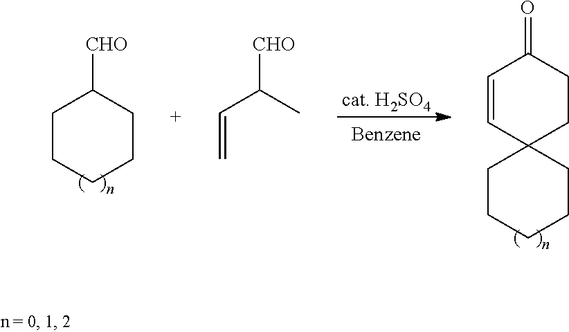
C(=C)C(C)[CHO].C1=CC2(CCC1=O)CCCCC2.C1CCCCC1[CHO]
